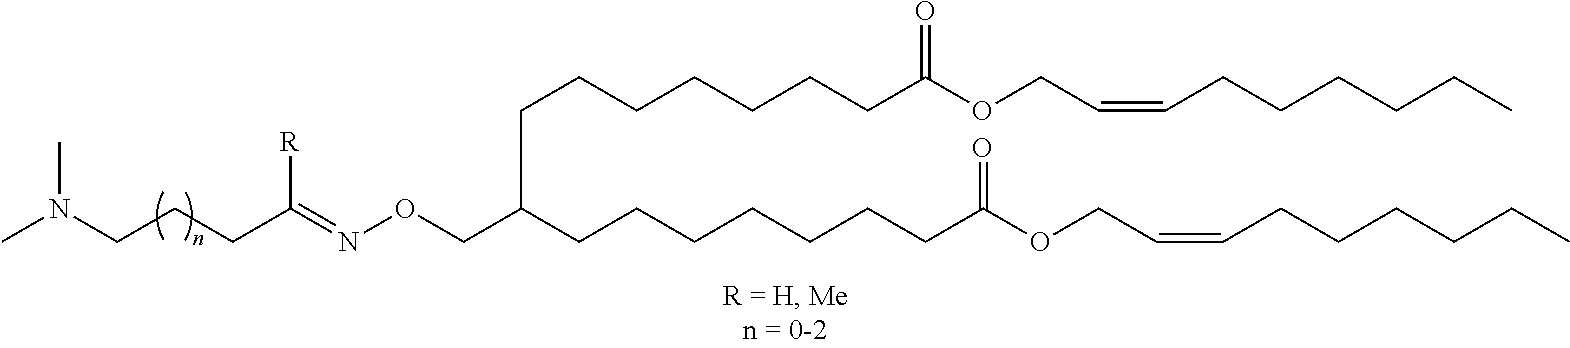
N(CCCC(=NOCC(CCCCCCCC(OCC=CCCCCCC)=O)CCCCCCCC(OCC=CCCCCCC)=O)[R])(C)C
